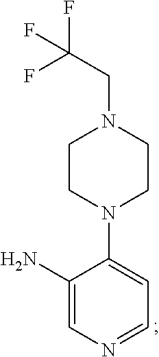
NC1=CN=CC=C1N1CCN(CC(F)(F)F)CC1
